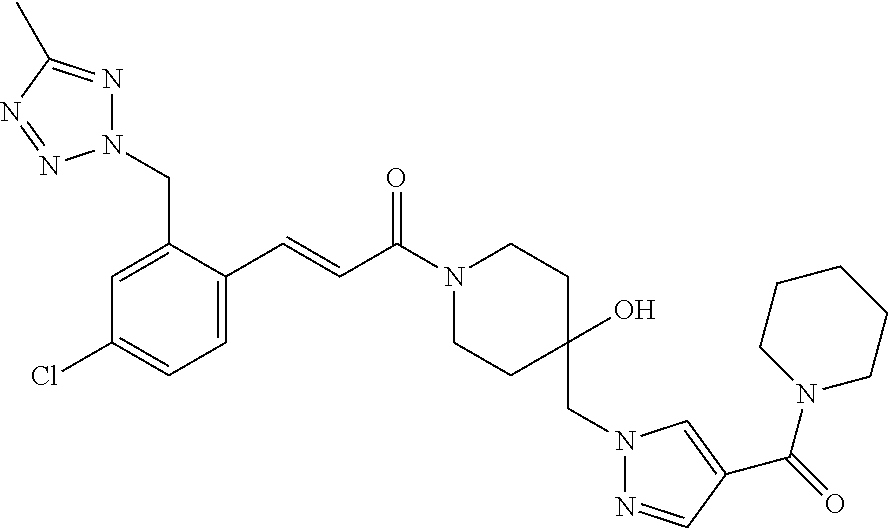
N1(CC2=CC(Cl)=CC=C2C=CC(N2CCC(CN3N=CC(C(=O)N4CCCCC4)=C3)(O)CC2)=O)N=C(C)N=N1
